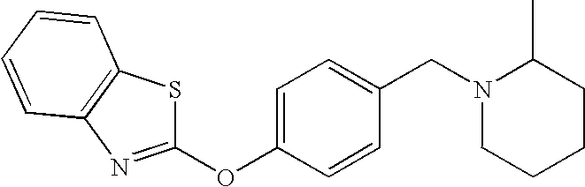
C1=C(OC2=NC3=C(S2)C=CC=C3)C=CC(CN2CCCCC2C)=C1
